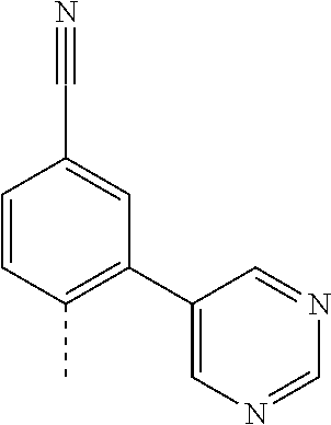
C1=CC(C)=C(C2=CN=CN=C2)C=C1C#N
